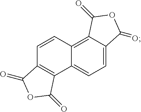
C1=CC2=C3C(=CC=C2C2=C1C(=O)OC2=O)C(=O)OC3=O
